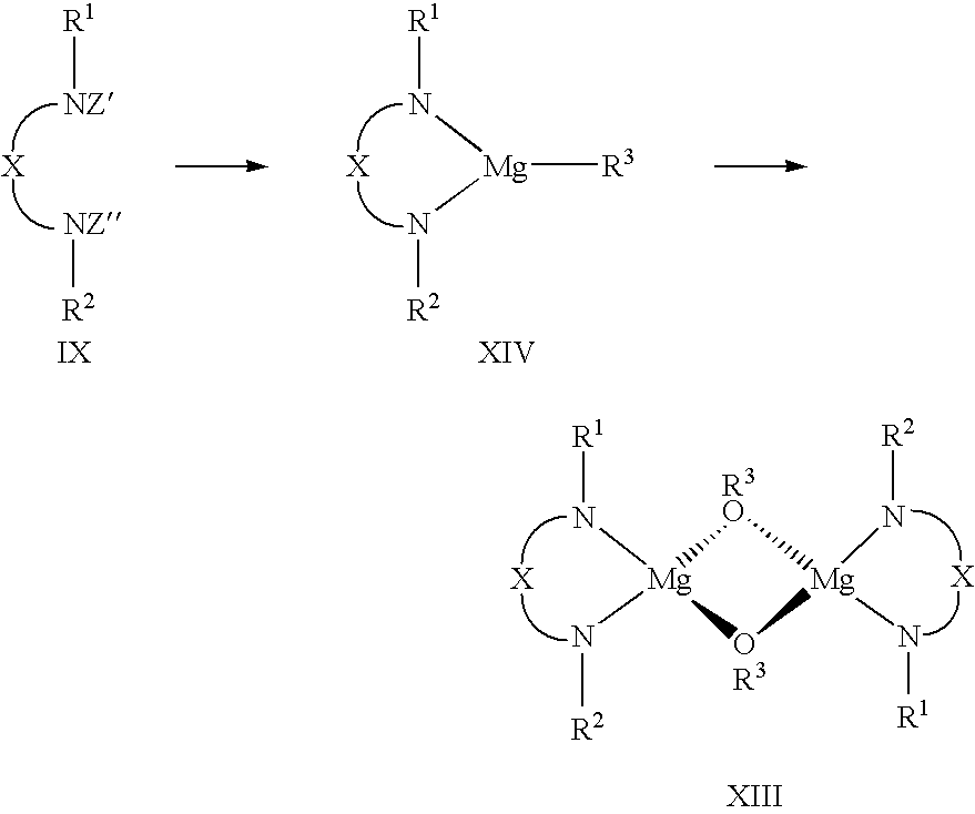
[R1][NZ].[NZ][R2].[R1]N[Mg](N[R2])[R3].[R1]N[Mg]1(N[R2])[R3O][Mg](N[R2])(N[R1])[OR3]1
